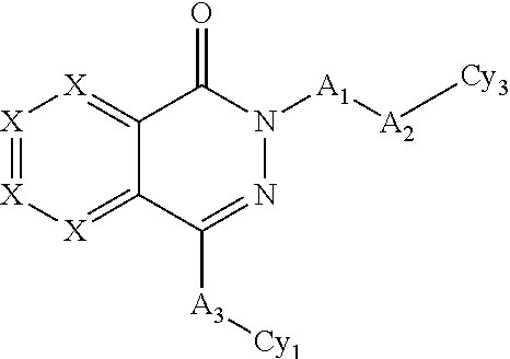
[Cy3][A2][A1]N1C(=O)C2=[X][X]=[X][X]=C2C([A3][Cy1])=N1
